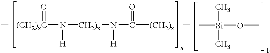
[(CH2)xC](N([CH2)x]N([H])C(=O)[(CH2)x])[H])=O.C[Si](OC)(C)C
